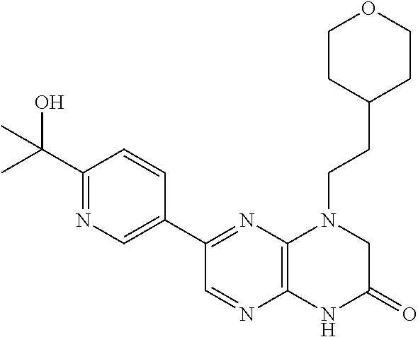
C1(C2=NC3=C(N=C2)NC(=O)CN3CCC2CCOCC2)=CN=C(C(C)(O)C)C=C1
